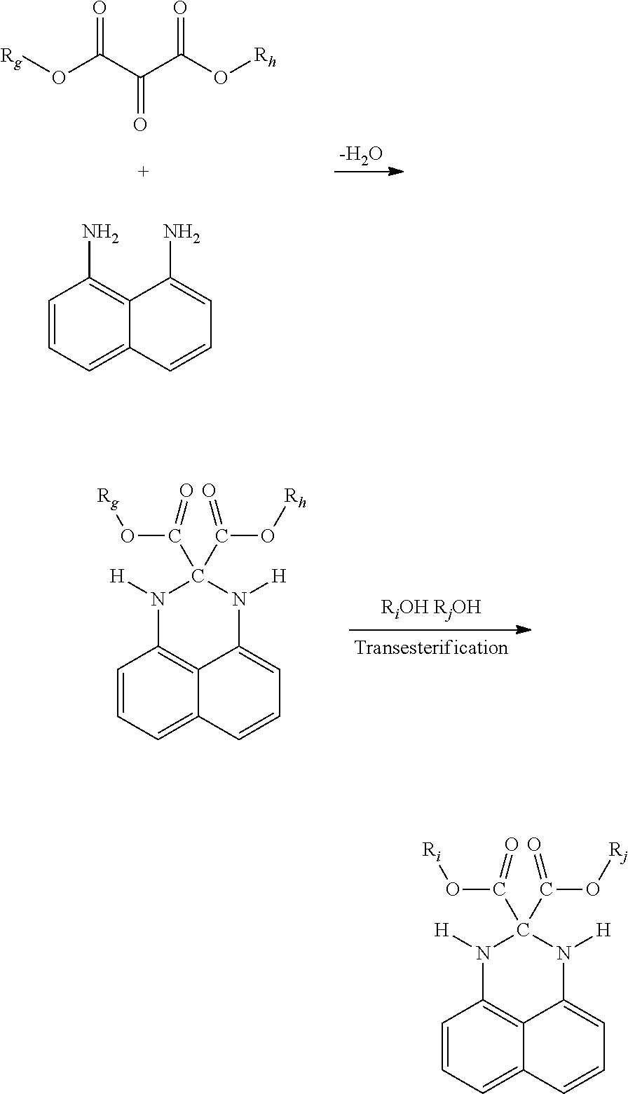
C1=CC=C2C3=C1N([H])C(C(O[Ri])=O)(C(O[Rj])=O)N([H])C3=CC=C2.[Rg]OC(C(C(O[Rh])=O)=O)=O.C1=CC=C2C(=C1N)C(N)=CC=C2.[-H2O].C1=CC=C2C3=C1N([H])C(C(O[Rg])=O)(C(O[Rh])=O)N([H])C3=CC=C2
